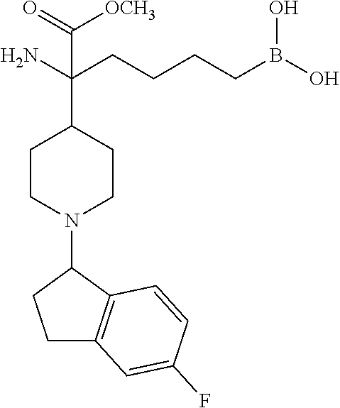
NC(CCCCB(O)O)(C1CCN(C2CCC3=C2C=CC(F)=C3)CC1)C(=O)[OCH3]
